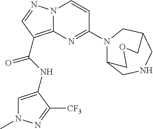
C1=C(NC(C2=C3N(N=C2)C=CC(N2C4CNCC(C2)COC4)=N3)=O)C([CF3])=NN1C
